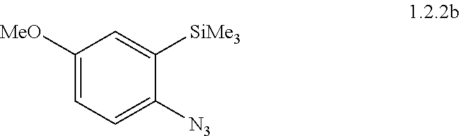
C1([MeO])=CC=C([N3])C([SiMe3])=C1
